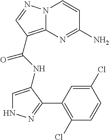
NC1=NC2=C(C(=O)NC3=CNN=C3C3=C(Cl)C=CC(Cl)=C3)C=NN2C=C1
